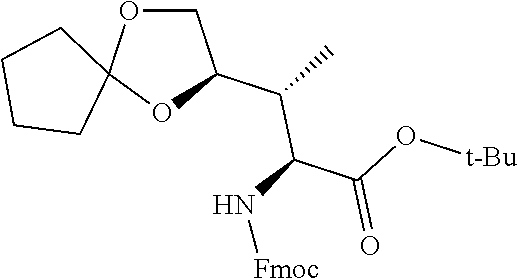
C1OC2(OC1C(C)C(N[Fmoc])C(O[t-Bu])=O)CCCC2
